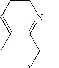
C1=C(C)C(C(C)*)=NC=C1
